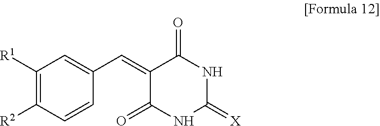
C1([R1])=C([R2])C=CC(C=C2C(=O)NC(=[X])NC2=O)=C1
